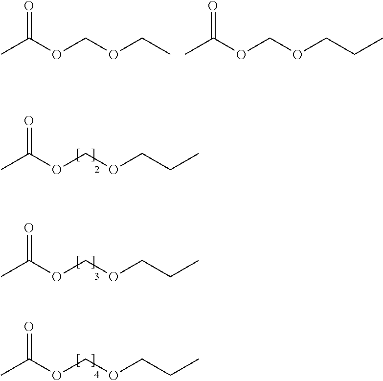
CC(OCOCC)=O.CC(OCOCCC)=O.CC(OCOCCC)=O.CC(OCOCCC)=O.CC(OCOCCC)=O
